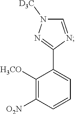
C1([H3CO])=C([O2N])C=CC=C1C1=NN([D3C])C=N1
